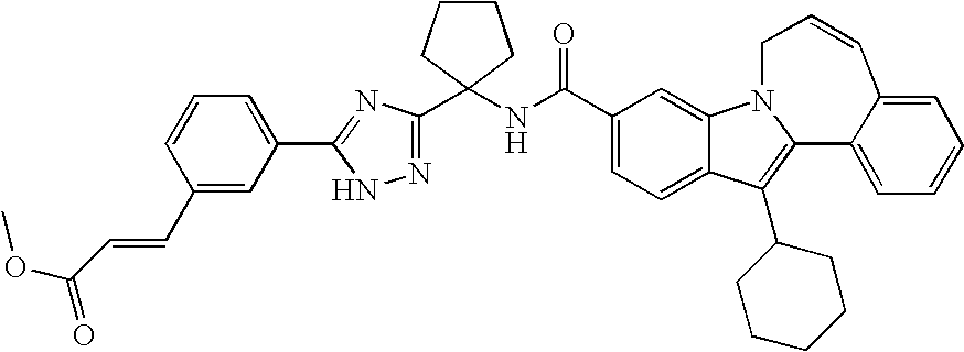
C12=CC=C(C(NC3(C4=NNC(C5=CC=CC(C=CC(OC)=O)=C5)=N4)CCCC3)=O)C=C1N1C(=C2C2CCCCC2)C2=CC=CC=C2C=CC1
